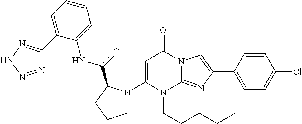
C1(N2CCCC2C(=O)NC2=CC=CC=C2C2=NNN=N2)=CC(=O)N2C(=NC(C3=CC=C(Cl)C=C3)=C2)N1CCCCC
